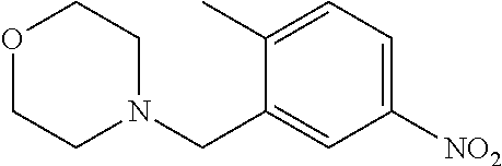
O1CCN(CC2=CC([NO2])=CC=C2C)CC1
